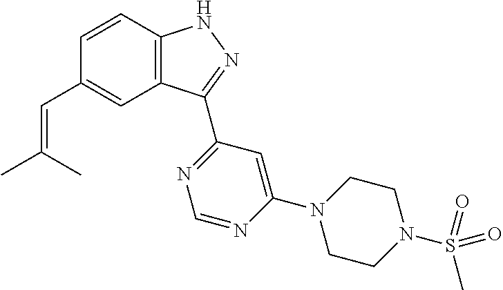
C1=CC2=C(C=C1C=C(C)C)C(C1=NC=NC(N3CCN(S(C)(=O)=O)CC3)=C1)=NN2
